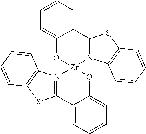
C1=CC=C2C(=C1)O[Zn]1(N3=C2SC2=C3C=CC=C2)N2=C(C3=CC=CC=C3O1)SC1=C2C=CC=C1
